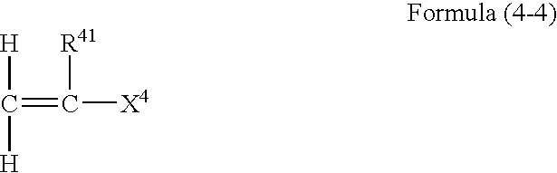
C(=C([X4])[R41])([H])[H]
